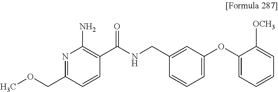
N1=C(COC)C=CC(C(NCC2=CC(OC3=CC=CC=C3[OCH3])=CC=C2)=O)=C1N
